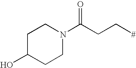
C1C(O)CCN(C(CC[#])=O)C1
